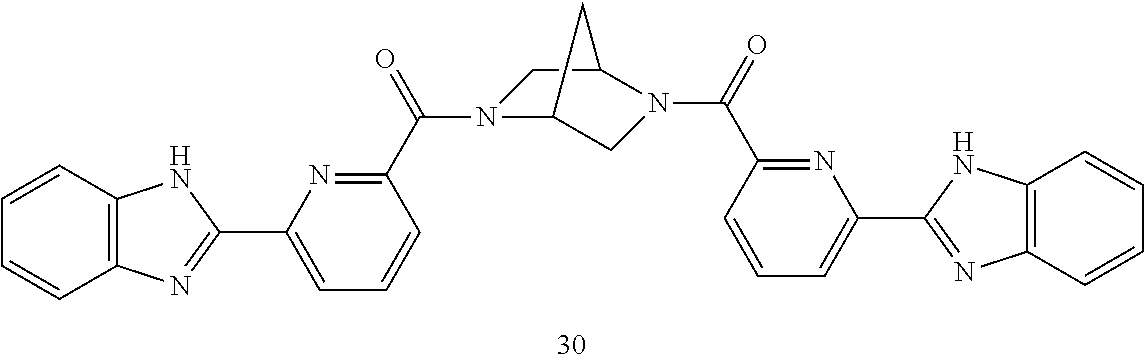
C1=CC2=C(C=C1)N=C(C1=CC=CC(C(=O)N3C4CN(C(=O)C5=NC(C6=NC7=C(N6)C=CC=C7)=CC=C5)C(C3)C4)=N1)N2
